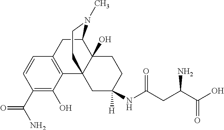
C1(C(N)=O)=C(O)C2=C(C=C1)CC1C3(O)C2(CC(NC(CC(C(O)=O)N)=O)([H])CC3)CCN1C
